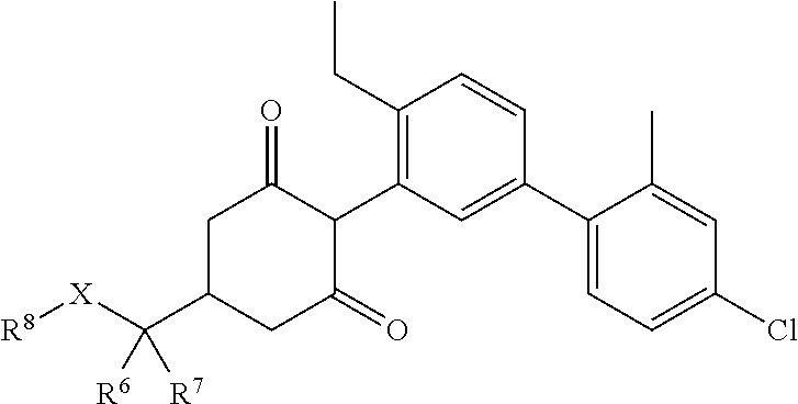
C1C(C([X][R8])([R6])[R7])CC(=O)C(C2=C(CC)C=CC(C3=CC=C(Cl)C=C3C)=C2)C1=O
